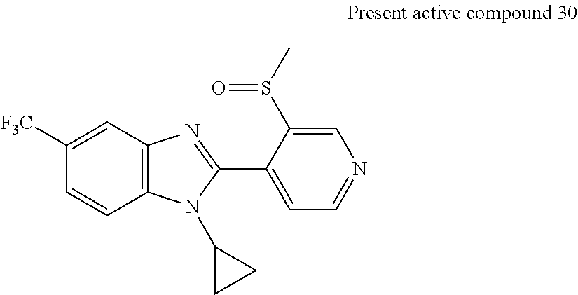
C12=C(C=C([F3C])C=C1)N=C(C1=CC=NC=C1S(C)=O)N2C1CC1
